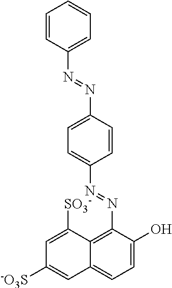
C1=CC(N=NC2=CC=C(N=NC3=C4C(=CC=C3O)C=C([-O3S])C=C4[SO3-])C=C2)=CC=C1
